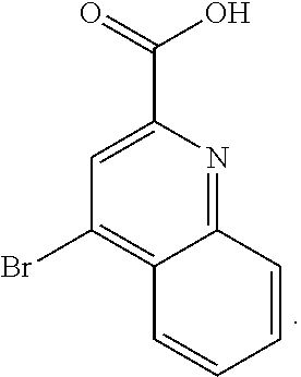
C1=C(C(=O)O)N=C2C(=C1Br)C=CC=C2
